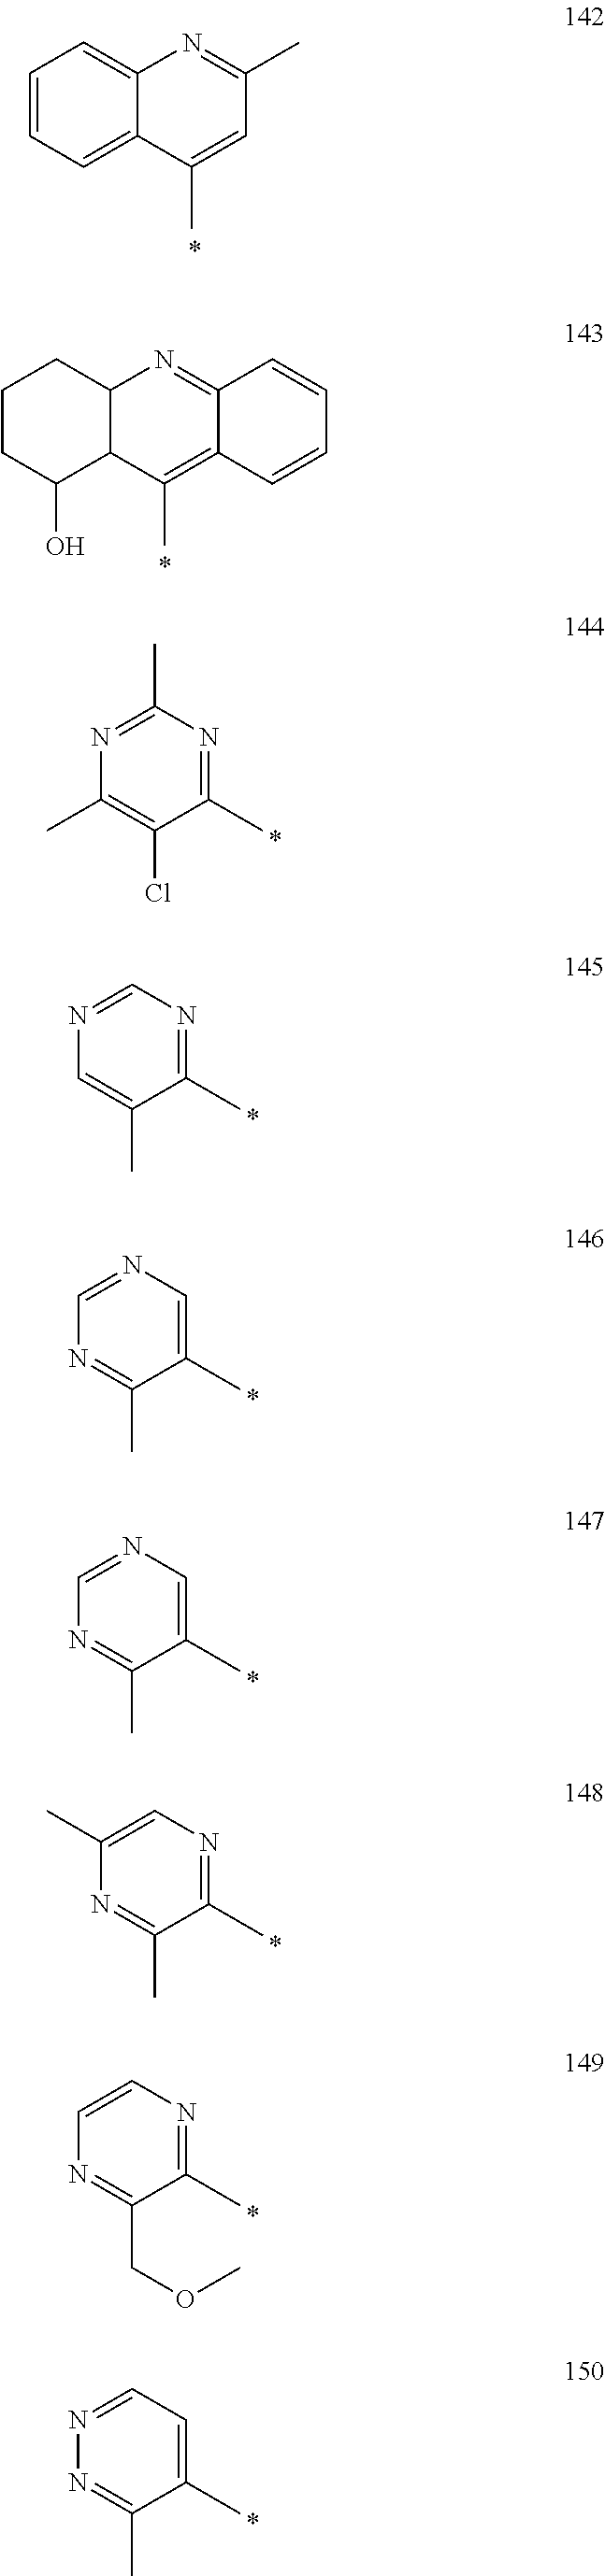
C1=CC=C2C(=C1)N=C(C)C=C2C.C1CC(O)C2C(C1)N=C1C(=C2C)C=CC=C1.C1(C)=NC(C)=NC(C)=C1Cl.C1(C)=NC=NC=C1C.C1(C)=CN=CN=C1C.C1(C)=CN=CN=C1C.C1(C)=NC=C(C)N=C1C.C1(C)=NC=CN=C1COC.C1(C)=CC=NN=C1C
